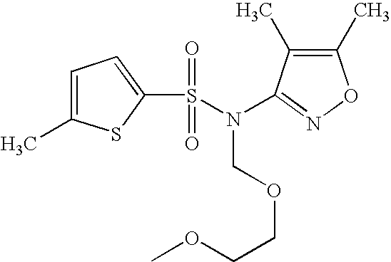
C1=C(C)SC(S(N(COCCOC)C2=NOC(C)=C2C)(=O)=O)=C1
